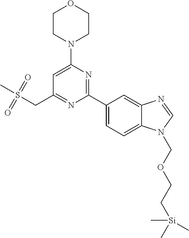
C1CN(C2=CC(CS(C)(=O)=O)=NC(C3=CC=C4C(=C3)N=CN4COCC[Si](C)(C)C)=N2)CCO1
